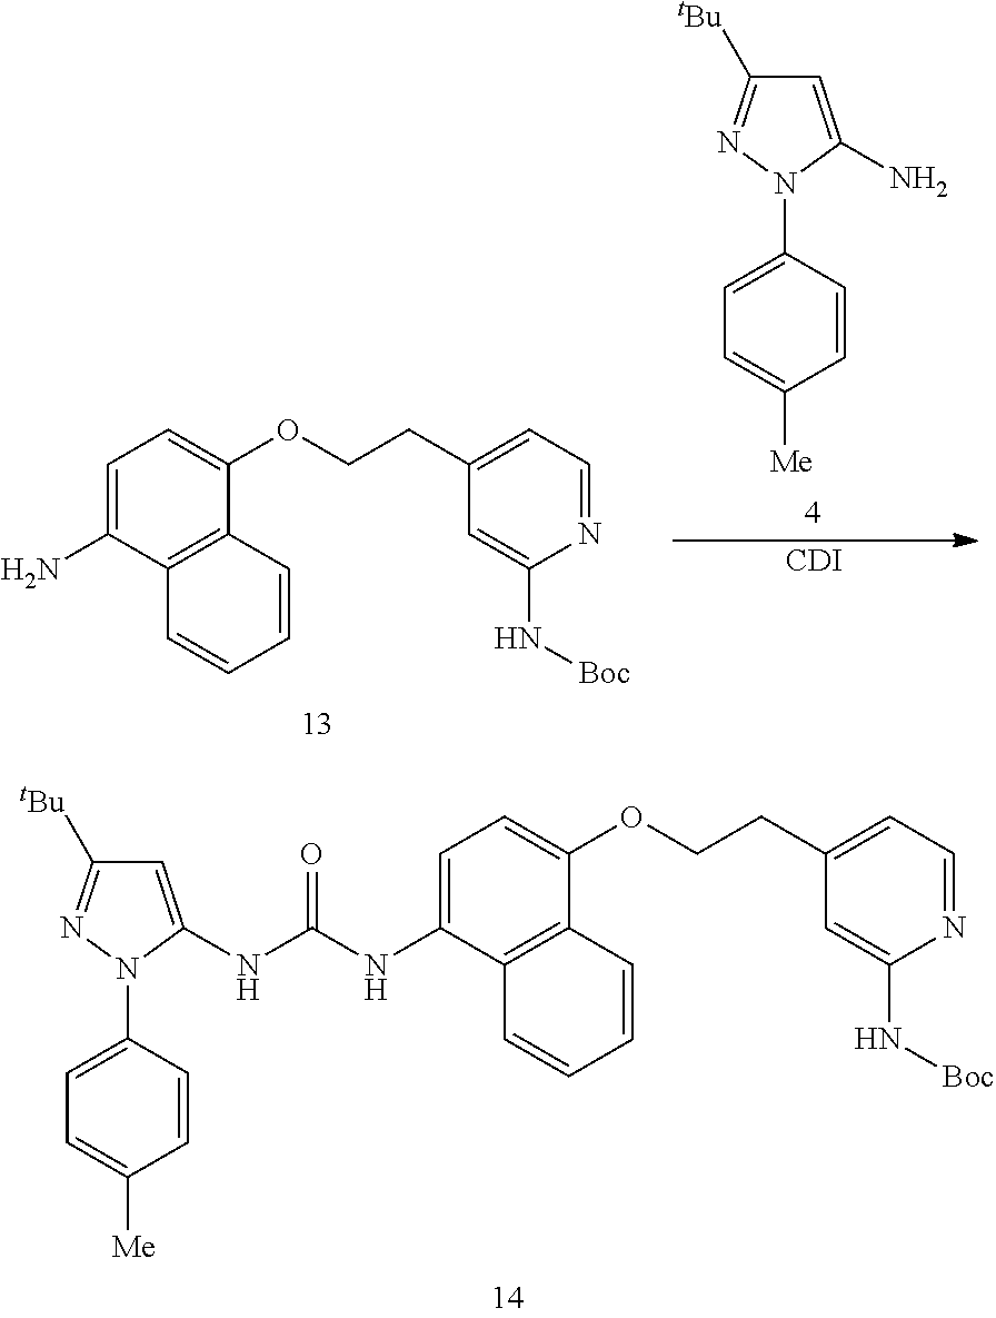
C1=C(NC(=O)NC2=CC([tBu])=NN2C2=CC=C([Me])C=C2)C2=C(C(OCCC3=CC=NC(N[Boc])=C3)=C1)C=CC=C2.C1=C(N)C2=C(C(OCCC3=CC=NC(N[Boc])=C3)=C1)C=CC=C2.C1=C(N)N(C2=CC=C([Me])C=C2)N=C1[tBu].[CDI]
